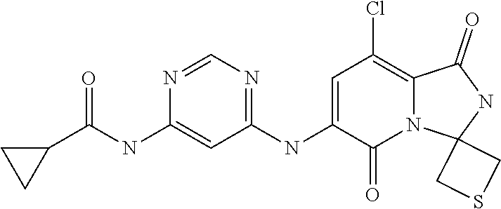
C1(NC2=CC(Cl)=C3N(C2=O)C2(NC3=O)CSC2)=NC=NC(NC(C2CC2)=O)=C1
